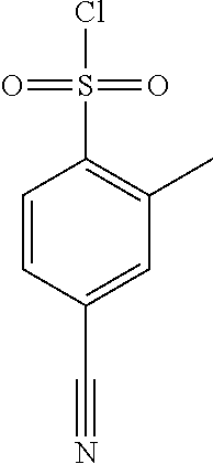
C1=CC(C#N)=CC(C)=C1S(Cl)(=O)=O
